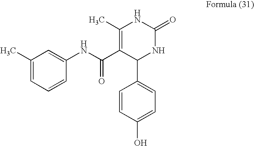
C1(C)=CC=CC(NC(C2=C(C)NC(=O)NC2C2=CC=C(O)C=C2)=O)=C1
